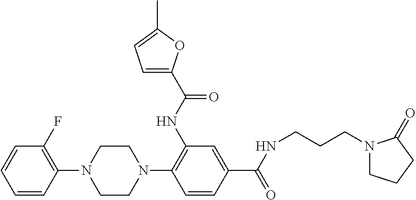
C1=CC(C(NCCCN2CCCC2=O)=O)=CC(NC(=O)C2=CC=C(C)O2)=C1N1CCN(C2=C(F)C=CC=C2)CC1
